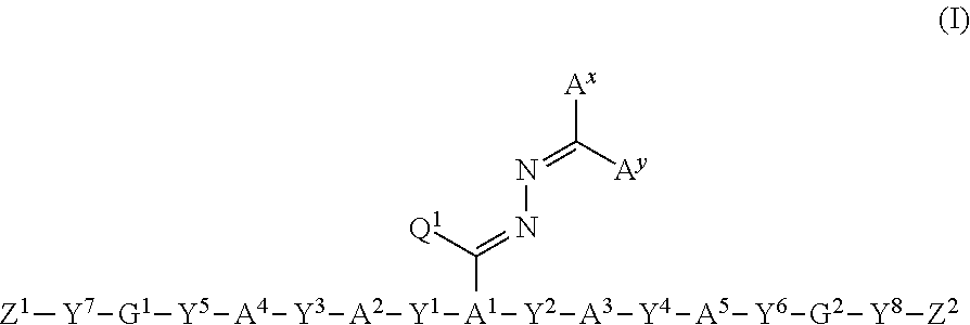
[Z1][Y7][G1][Y5][A4][Y3][A2][Y1][A1]([Y2][A3][Y4][A5][Y6][G2][Y8][Z2])C([Q1])=NN=C([Ay])[Ax]
